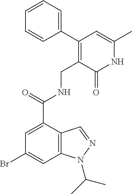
C1(Br)=CC2=C(C(C(NCC3=C(C4=CC=CC=C4)C=C(C)NC3=O)=O)=C1)C=NN2C(C)C
